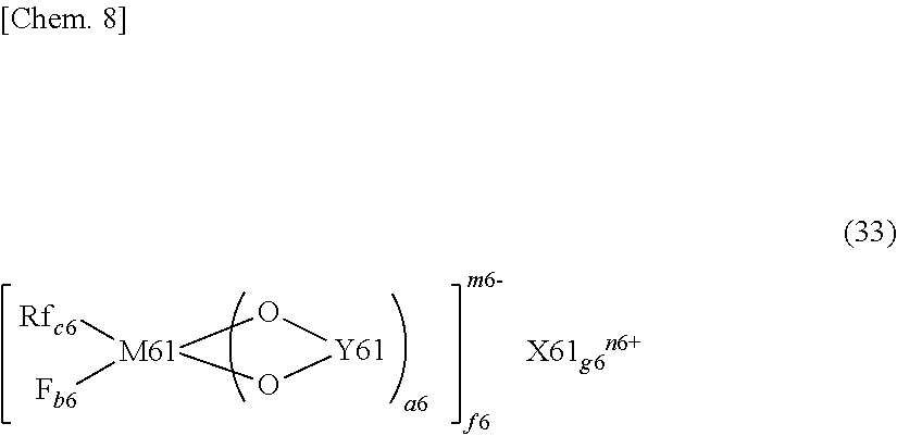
[X61g6n6+].[Y61]1O[M61]([Rfc6])([Fb6])O1
